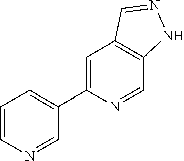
C1=CN=CC(C2=CC3=C(C=N2)NN=C3)=C1
